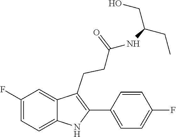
C1(C2=C(CCC(=O)NC(CC)CO)C3=CC(F)=CC=C3N2)=CC=C(F)C=C1
